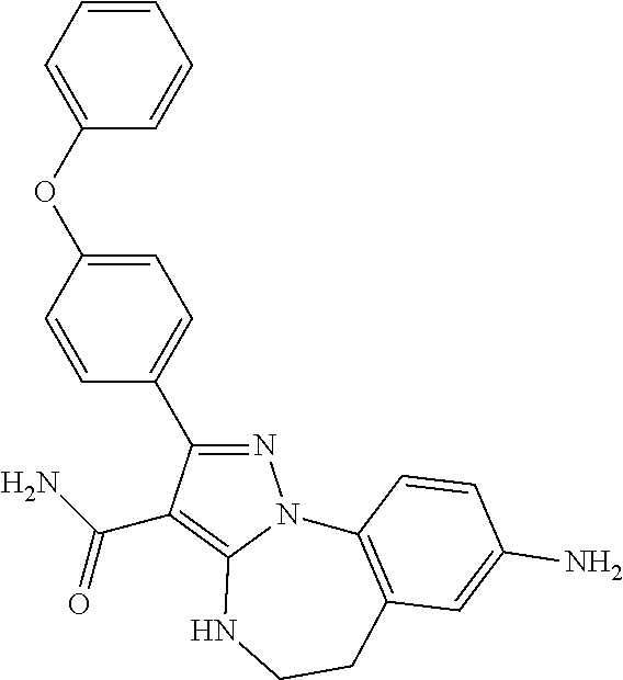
N1=C(C2=CC=C(OC3=CC=CC=C3)C=C2)C(C(N)=O)=C2N1C1=C(CCN2)C=C(N)C=C1
